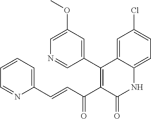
C(=CC(C1=C(C2=CC(OC)=CN=C2)C2=CC(Cl)=CC=C2NC1=O)=O)C1=CC=CC=N1
